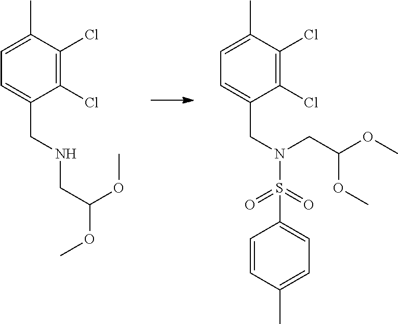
C1=C(C)C(Cl)=C(Cl)C(CNCC(OC)OC)=C1.C1=C(C)C(Cl)=C(Cl)C(CN(S(=O)(=O)C2=CC=C(C)C=C2)CC(OC)OC)=C1
